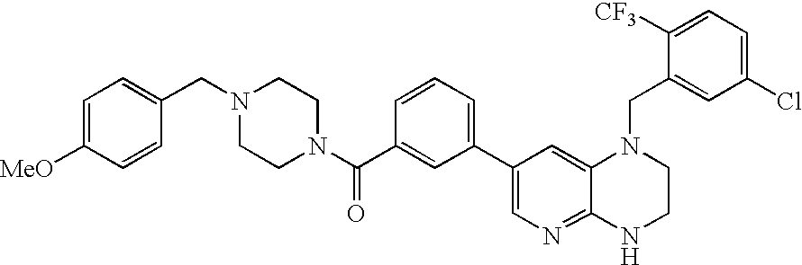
C1(C2=CN=C3C(=C2)N(CC2=CC(Cl)=CC=C2[CF3])CCN3)=CC=CC(C(N2CCN(CC3=CC=C([MeO])C=C3)CC2)=O)=C1
